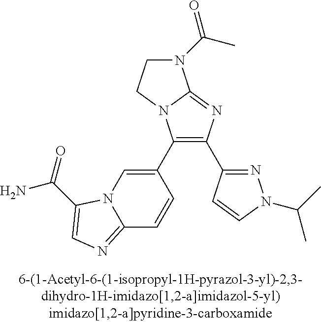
C1(C2=CN3C(=NC=C3C(N)=O)C=C2)=C(C2=NN(C(C)C)C=C2)N=C2N1CCN2C(C)=O
